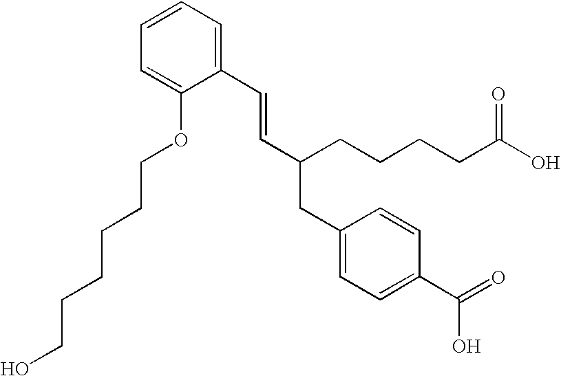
C1(C=CC(CCCCC(O)=O)CC2=CC=C(C(=O)O)C=C2)=CC=CC=C1OCCCCCCO
